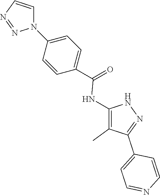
N1C(NC(C2=CC=C(N3C=CN=N3)C=C2)=O)=C(C)C(C2=CC=NC=C2)=N1
